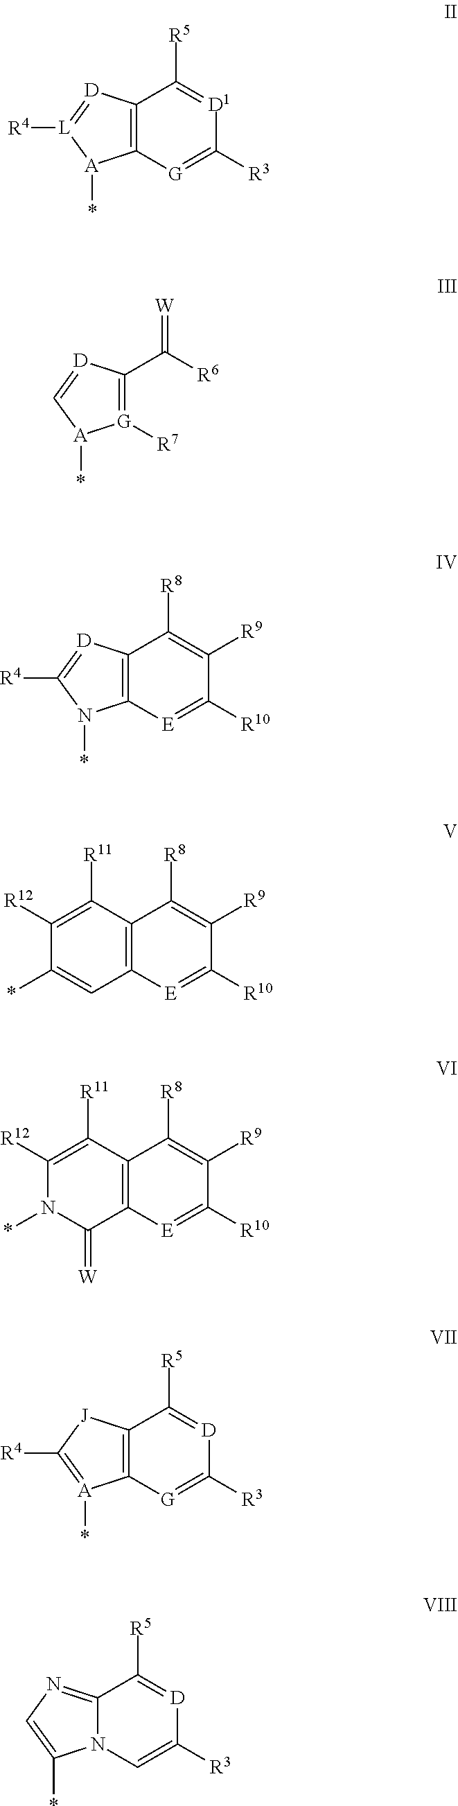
C12=C([G]=C([R3])[D1]=C1[R5])[A](*)[L]([R4])=[D]2.C1(C([R6])=[W])=[G]([R7])[A](*)C=[D]1.C12=C([E]=C([R10])C([R9])=C1[R8])N(*)C([R4])=[D]2.C12=C(C([R11])=C([R12])C(*)=C1)C([R8])=C([R9])C([R10])=[E]2.C12=C(C([R11])=C([R12])N(*)C1=[W])C([R8])=C([R9])C([R10])=[E]2.C12=C([G]=C([R3])[D]=C1[R5])[A](*)=C([R4])[J]2.C12=NC=C(*)N1C=C([R3])[D]=C2[R5]
